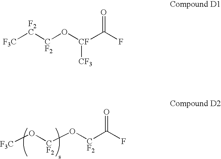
[F3C]O[CF2]O[CF2]C(F)=O.[F3C][F2C][CF2]O[CF](C(F)=O)[CF3]
